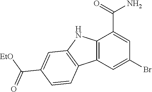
C12=C(C=C(Br)C=C1C(=O)N)C1=C(N2)C=C(C([EtO])=O)C=C1
